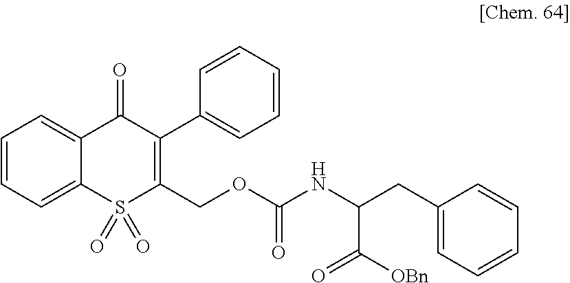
C1=CC=C2C(=C1)C(=O)C(C1=CC=CC=C1)=C(COC(NC(CC1=CC=CC=C1)C([OBn])=O)=O)S2(=O)=O
